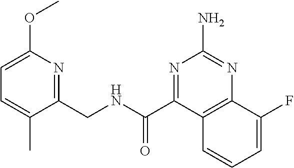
C1=C(OC)N=C(CNC(C2=NC(N)=NC3=C2C=CC=C3F)=O)C(C)=C1
